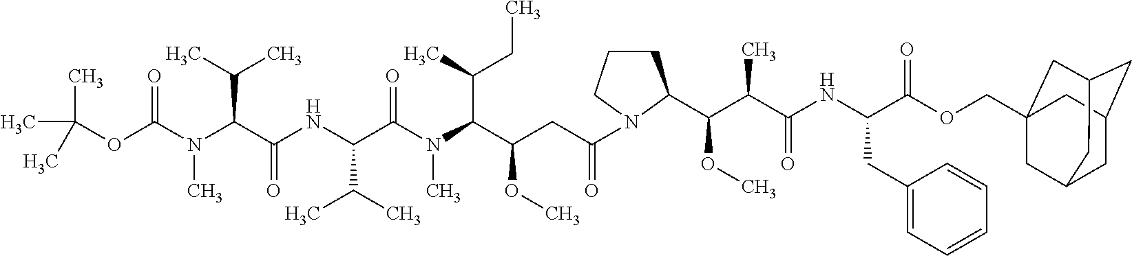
CC(OC(N(C(C(NC(C(N(C(C(CC(=O)N1CCCC1C(C(C(NC(C(OCC12CC3CC(CC(C1)C3)C2)=O)CC1=CC=CC=C1)=O)C)OC)OC)C(C)CC)C)=O)C(C)C)=O)C(C)C)C)=O)(C)C
